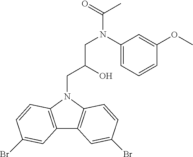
C12=C(N(CC(O)CN(C(C)=O)C3=CC=CC(OC)=C3)C3=C1C=C(Br)C=C3)C=CC(Br)=C2
